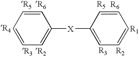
C1=CC=C([X]C2=CC=CC=C2)C=C1
